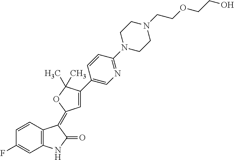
C1=CC2=C(C=C1F)NC(=O)C2=C1C=C(C2=CN=C(N3CCN(CCOCCO)CC3)C=C2)C(C)(C)O1
